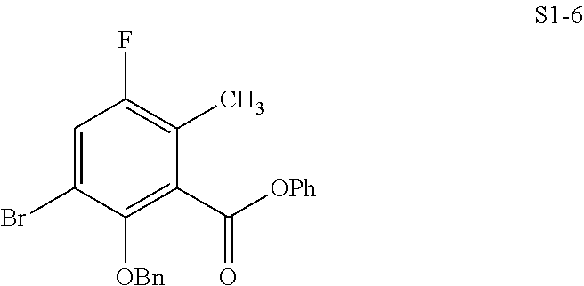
C1=C(Br)C([OBn])=C(C([OPh])=O)C(C)=C1F
